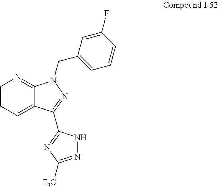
C1=CC=C2C(=N1)N(CC1=CC=CC(F)=C1)N=C2C1=NC([F3C])=NN1
